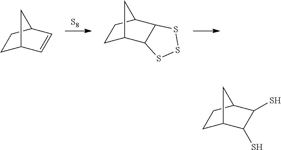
C1C2C=CC(C1)C2.[S8].C1C2C3C(C(C1)C2)SSS3.C1C2C(S)C(S)C(C1)C2
